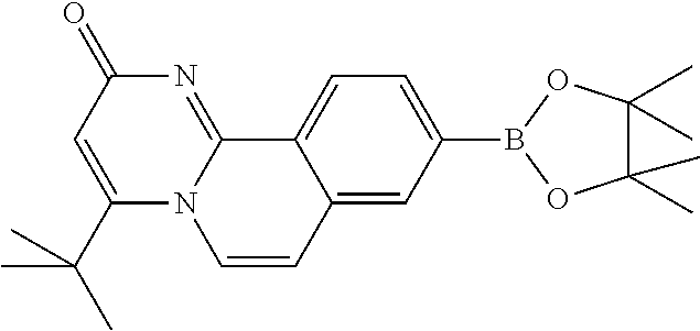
C12=CC(B3OC(C)(C)C(C)(C)O3)=CC=C1C1=NC(=O)C=C(C(C)(C)C)N1C=C2
